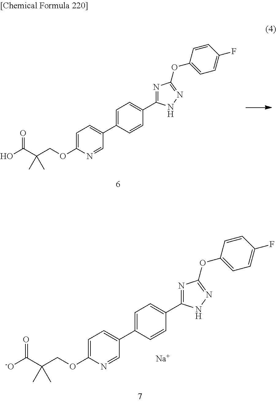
C1=C(C2=CC=C(OCC(C(O)=O)(C)C)N=C2)C=CC(C2=NC(OC3=CC=C(F)C=C3)=NN2)=C1.C1=C(C2=CC=C(OCC(C([-O])=O)(C)C)N=C2)C=CC(C2=NC(OC3=CC=C(F)C=C3)=NN2)=C1.[Na]
